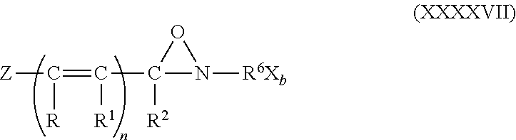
[Z]C(=C(C1([R2])N([R6Xb])O1)[R1])[R]
